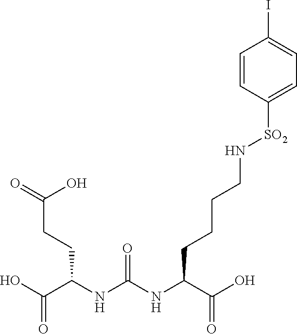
OC(C(NC(NC(C(O)=O)CCCCN[SO2]C1=CC=C(I)C=C1)=O)CCC(=O)O)=O
